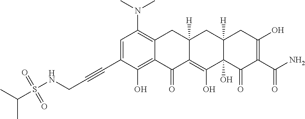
C1=C(C#CCNS(C(C)C)(=O)=O)C(O)=C2C(=C1N(C)C)CC1([H])C(=C(O)C3(O)C([H])(C1)CC(O)=C(C(N)=O)C3=O)C2=O
